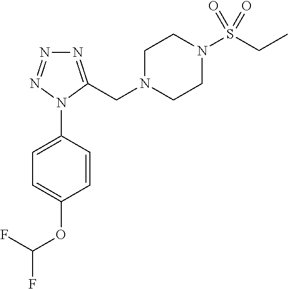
C1=C(N2C(CN3CCN(S(CC)(=O)=O)CC3)=NN=N2)C=CC(OC(F)F)=C1
